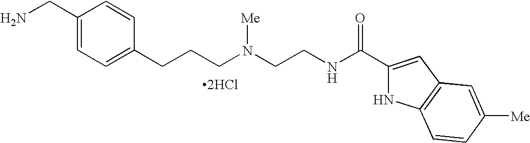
[2HCl].C1(CN)=CC=C(CCCN(CCNC(C2=CC3=C(N2)C=CC([Me])=C3)=O)[Me])C=C1
